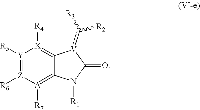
[R1]N1C2=[A]([R7])[Z]([R6])=[Y]([R5])[X]([R4])=C2[V](c([R3])[R2])C1=O
